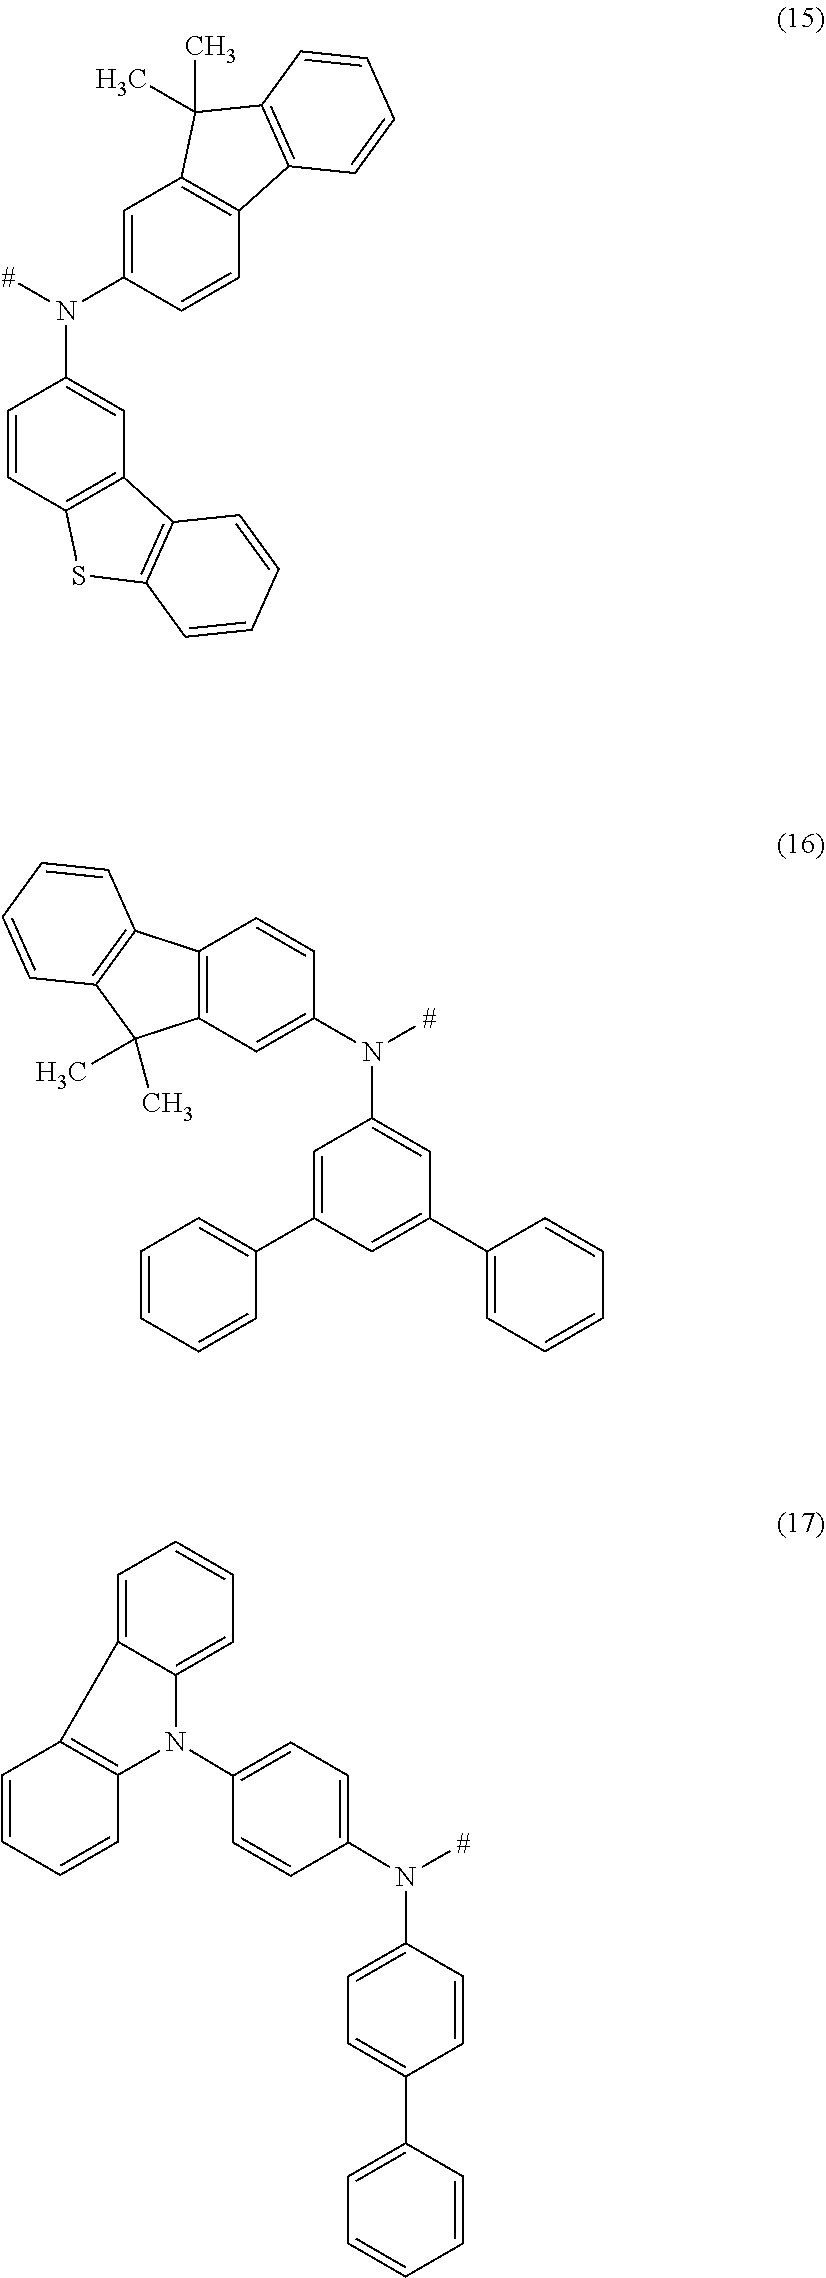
C1=CC2=C(C=C1N(C1=CC3=C(C=C1)C1=C(C3(C)C)C=CC=C1)[#])C1=C(S2)C=CC=C1.C12=C(C=C(N([#])C3=CC(C4=CC=CC=C4)=CC(C4=CC=CC=C4)=C3)C=C1)C(C)(C)C1=C2C=CC=C1.N([#])(C1=CC=C(N2C3=CC=CC=C3C3=C2C=CC=C3)C=C1)C1=CC=C(C2=CC=CC=C2)C=C1
